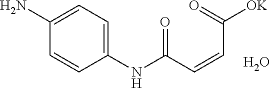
C1(NC(C=CC([OK])=O)=O)=CC=C(N)C=C1.O
